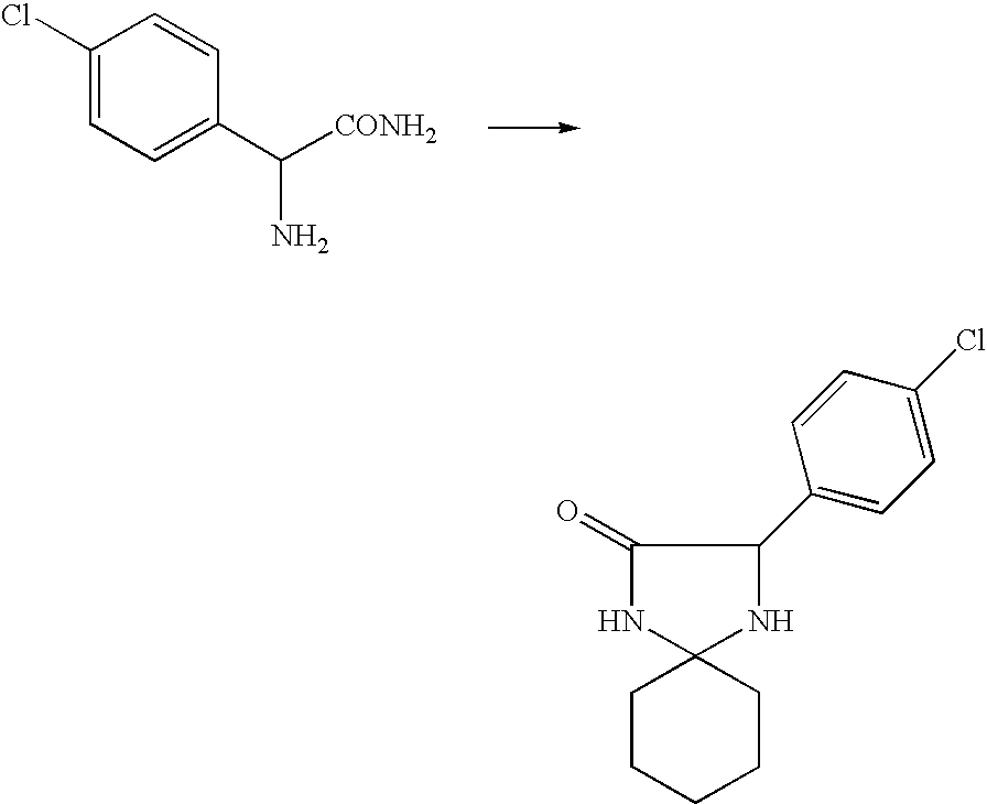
C1(Cl)=CC=C(C([CONH2])N)C=C1.C1CCCCC12NC(C1=CC=C(Cl)C=C1)C(=O)N2
